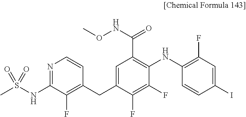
C1(CC2=CC(C(=O)NOC)=C(NC3=C(F)C=C(I)C=C3)C(F)=C2F)=C(F)C(NS(C)(=O)=O)=NC=C1
